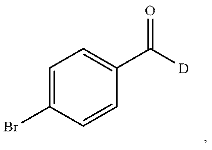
BrC1=CC=C(C([D])=O)C=C1
